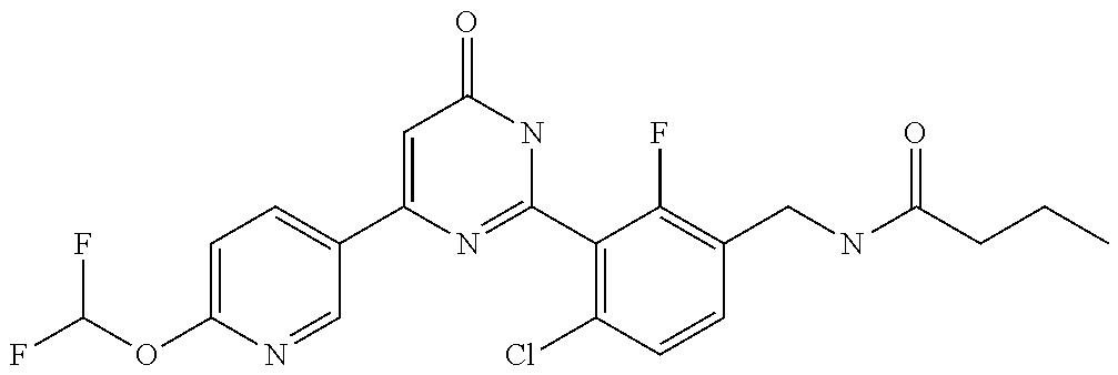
C1(C2=CC=C(OC(F)F)N=C2)=CC(=O)NC(C2=C(Cl)C=CC(CNC(CCC)=O)=C2F)=N1
